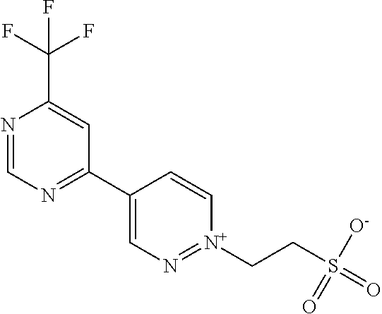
N1=CN=C(C2=CN=[N+](CCS(=O)([O-])=O)C=C2)C=C1C(F)(F)F
